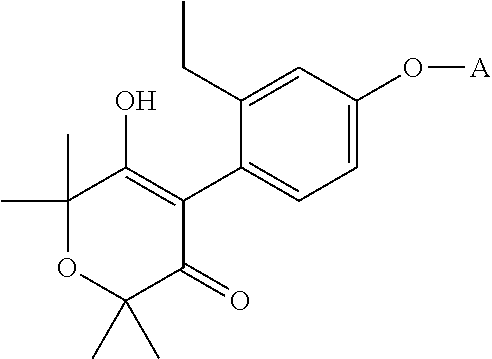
C1=C(O[A])C=C(CC)C(C2=C(O)C(C)(C)OC(C)(C)C2=O)=C1
